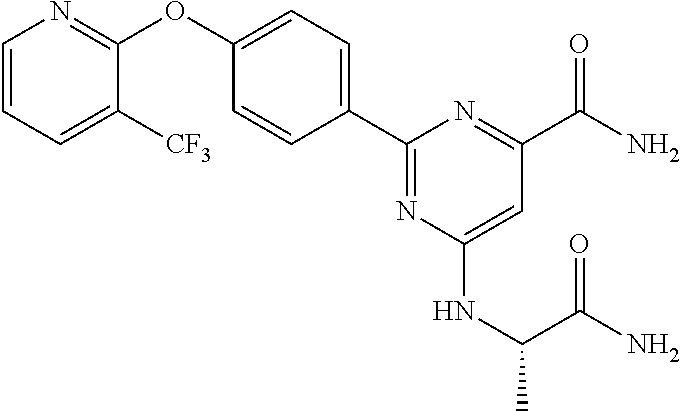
C1(C2=CC=C(OC3=NC=CC=C3[CF3])C=C2)=NC(NC(C)C(N)=O)=CC(C(=O)N)=N1
